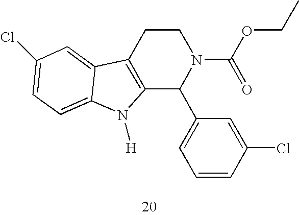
C12=C(CCN(C(=O)OCC)C1C1=CC=CC(Cl)=C1)C1=CC(Cl)=CC=C1N2[H]
